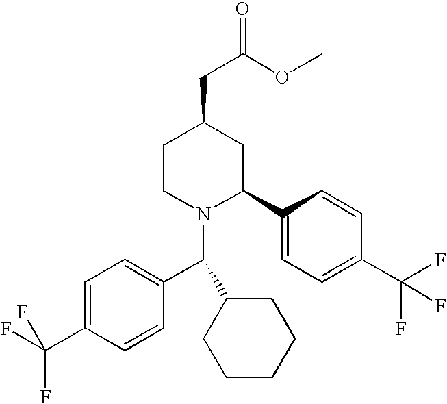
C1CN(C(C2=CC=C(C(F)(F)F)C=C2)C2CCCCC2)C(C2=CC=C(C(F)(F)F)C=C2)CC1CC(=O)OC
